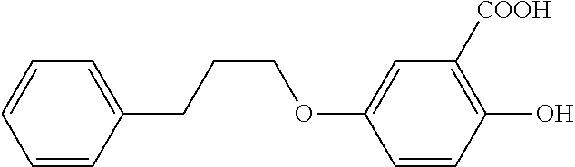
C1=CC(CCCOC2=CC([COOH])=C(O)C=C2)=CC=C1
